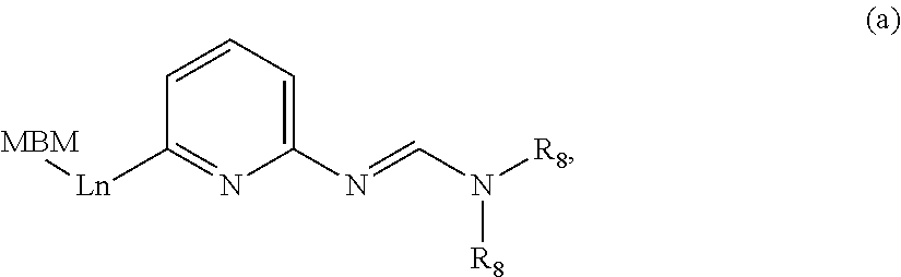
C1=CC=C(N=CN([R8])[R8])N=C1[Ln][MBM]
